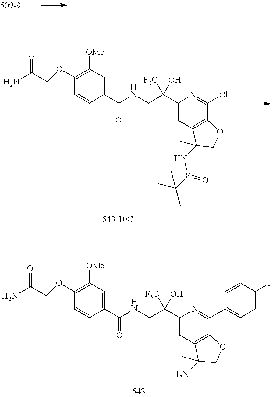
C1([OMe])=C(OCC(N)=O)C=CC(C(NCC(C2=CC3=C(C(C4=CC=C(F)C=C4)=N2)OCC3(C)N)(O)[F3C])=O)=C1.C1([OMe])=C(OCC(N)=O)C=CC(C(NCC(C2=CC3=C(C(Cl)=N2)OCC3(C)NS(C(C)(C)C)=O)(O)[F3C])=O)=C1
